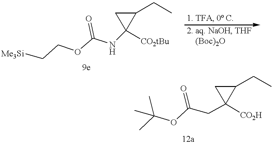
C(OC(NC1([CO2tBu])C(CC)C1)=O)C[Me3Si].CC(OC(=O)CC1([CO2H])C(CC)C1)(C)C
